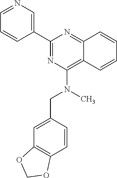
C1=CC2=NC(C3=CN=CC=C3)=NC(N(C)CC3=CC4=C(C=C3)OCO4)=C2C=C1
